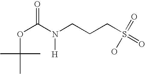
O(C(=O)N(CCCS(=O)(O)=O)[H])C(C)(C)C
